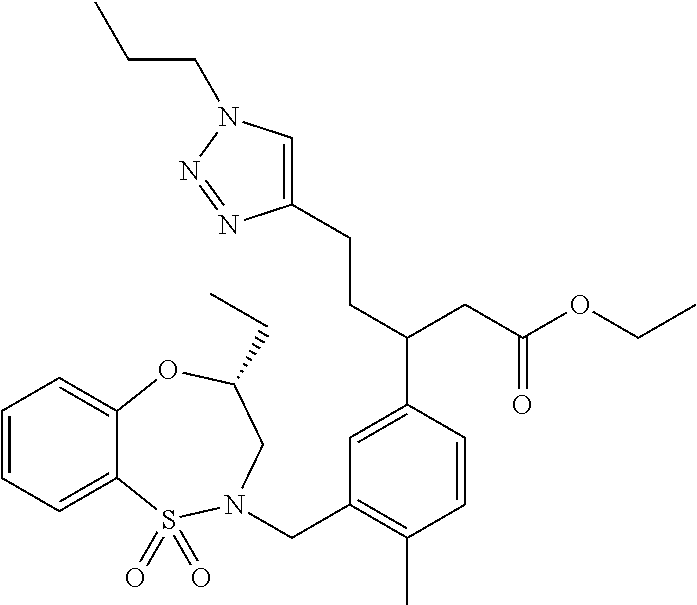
C1=CC=C2C(=C1)OC(CC)CN(CC1=C(C)C=CC(C(CC(OCC)=O)CCC3=CN(CCC)N=N3)=C1)S2(=O)=O
